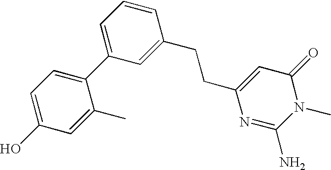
N1(C)C(N)=NC(CCC2=CC(C3=CC=C(O)C=C3C)=CC=C2)=CC1=O
